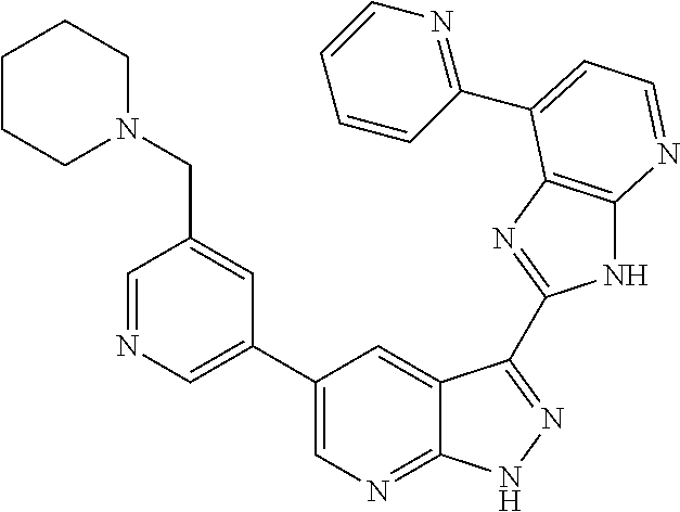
C1=NC=C(C2=CN=C3C(=C2)C(C2=NC4=C(N2)N=CC=C4C2=NC=CC=C2)=NN3)C=C1CN1CCCCC1
